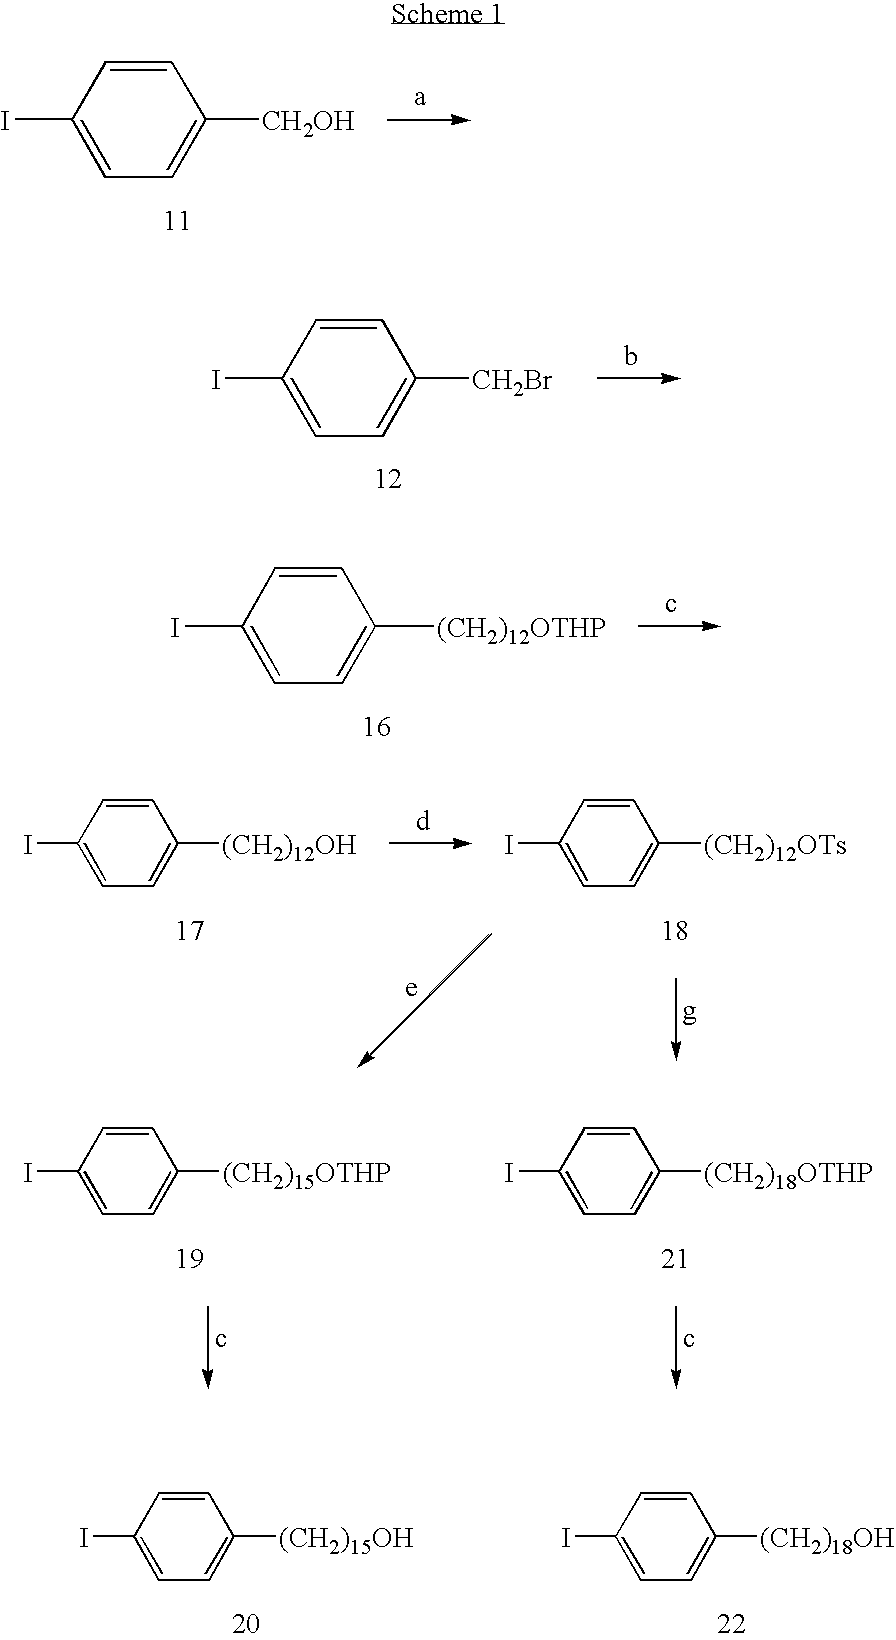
IC1=CC=C([CH2OH])C=C1.IC1=CC=C([CH2Br])C=C1.IC1=CC=C([(CH2)12OTHP])C=C1.IC1=CC=C([(CH2)12OH])C=C1.IC1=CC=C([(CH2)12OTs])C=C1.IC1=CC=C([(CH2)18OTHP])C=C1.IC1=CC=C([(CH2)15OTHP])C=C1.IC1=CC=C([(CH2)18OH])C=C1.IC1=CC=C([(CH2)15OH])C=C1
